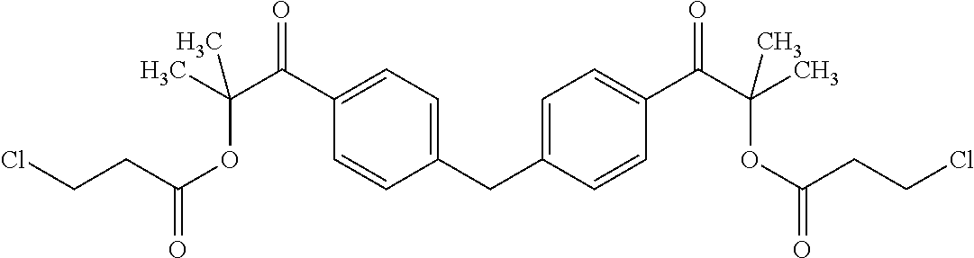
C1=C(CC2=CC=C(C(C(C)(OC(=O)CCCl)C)=O)C=C2)C=CC(C(C(C)(OC(=O)CCCl)C)=O)=C1
